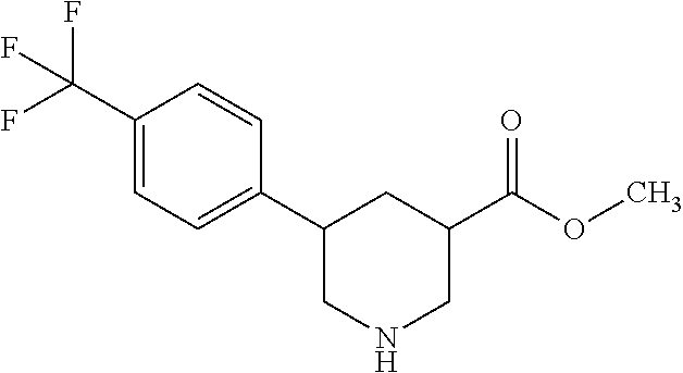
C1(C2CNCC(C(OC)=O)C2)=CC=C(C(F)(F)F)C=C1
